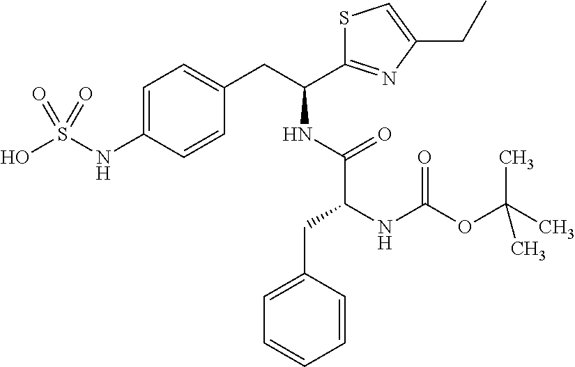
C1=C(NS(O)(=O)=O)C=CC(CC(C2=NC(CC)=CS2)NC(C(CC2=CC=CC=C2)NC(OC(C)(C)C)=O)=O)=C1
